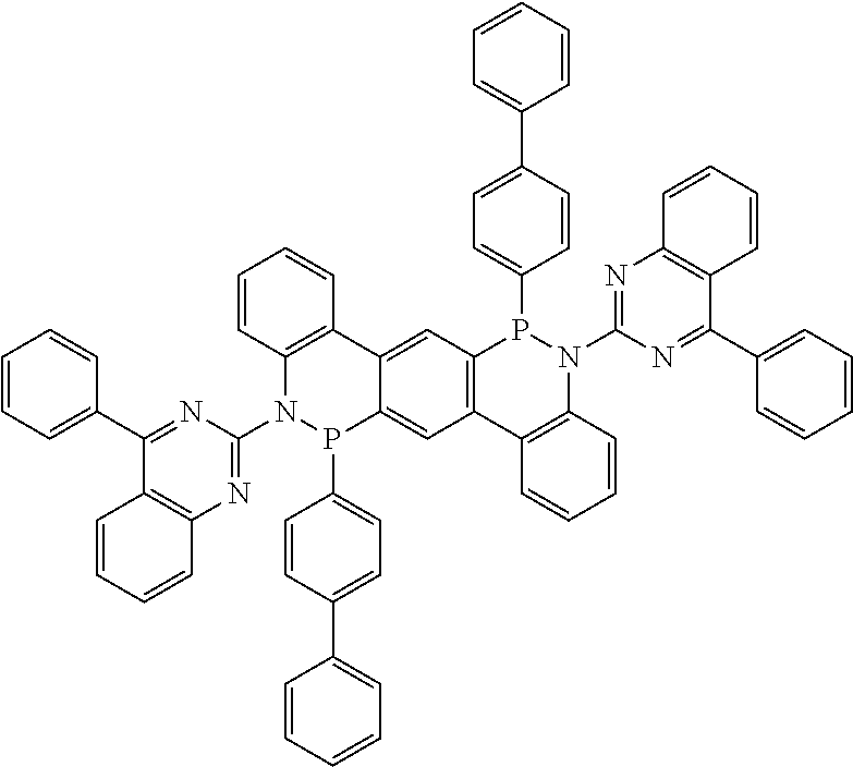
C12=C(C3=C(N(C4=NC5=C(C(C6=CC=CC=C6)=N4)C=CC=C5)P1C1=CC=C(C4=CC=CC=C4)C=C1)C=CC=C3)C=C1C(=C2)C2=C(N(C3=NC4=C(C(C5=CC=CC=C5)=N3)C=CC=C4)P1C1=CC=C(C3=CC=CC=C3)C=C1)C=CC=C2
